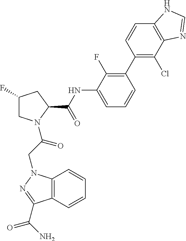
C1(F)CN(C(CN2C3=C(C(C(N)=O)=N2)C=CC=C3)=O)C(C(=O)NC2=CC=CC(C3=C(Cl)C4=C(C=C3)NC=N4)=C2F)C1
